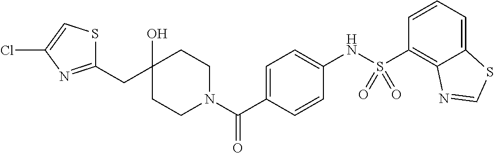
C1CN(C(C2=CC=C(NS(=O)(=O)C3=C4C(=CC=C3)SC=N4)C=C2)=O)CCC1(O)CC1=NC(Cl)=CS1
